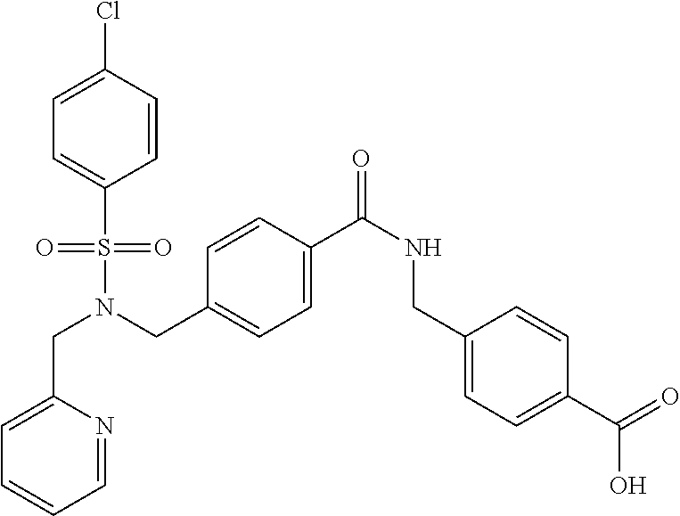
C(N(CC1=CC=C(C(NCC2=CC=C(C(=O)O)C=C2)=O)C=C1)S(=O)(=O)C1=CC=C(Cl)C=C1)C1=CC=CC=N1
